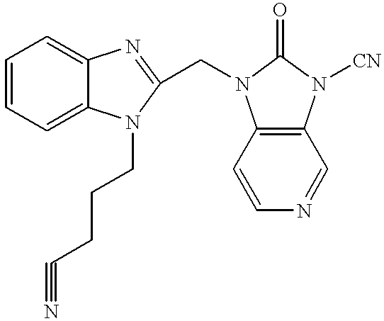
C1=CC=C2C(=C1)N=C(CN1C3=C(N([CN])C1=O)C=NC=C3)N2CCCC#N
